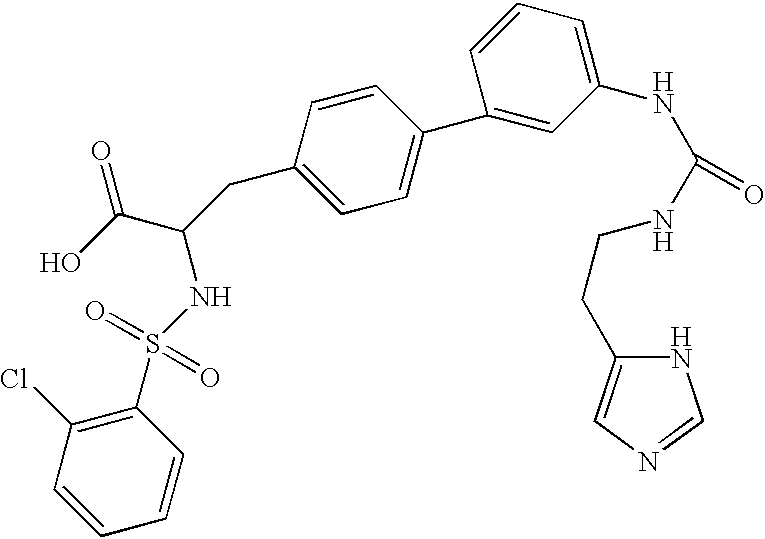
C1=CC=CC(S(NC(C(O)=O)CC2=CC=C(C3=CC(NC(NCCC4=CN=CN4)=O)=CC=C3)C=C2)(=O)=O)=C1Cl
